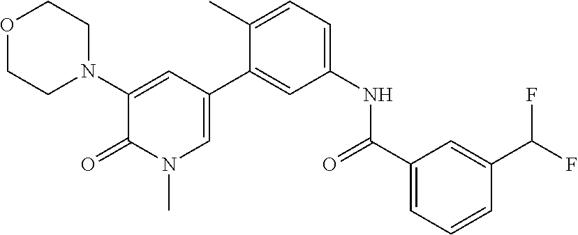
O1CCN(C2=CC(C3=CC(NC(C4=CC=CC(C(F)F)=C4)=O)=CC=C3C)=CN(C)C2=O)CC1
